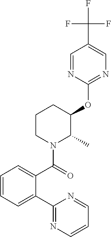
C1(OC2C(C)N(C(=O)C3=CC=CC=C3C3=NC=CC=N3)CCC2)=NC=C(C(F)(F)F)C=N1
